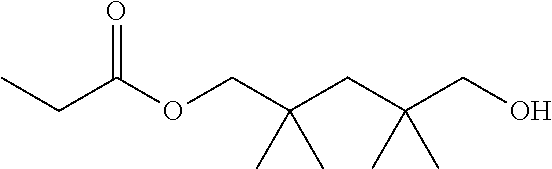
CCC(OCC(CC(CO)(C)C)(C)C)=O
